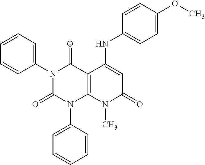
N1(C2=CC=CC=C2)C(=O)N(C2=CC=CC=C2)C2=C(C1=O)C(NC1=CC=C(OC)C=C1)=CC(=O)N2C
